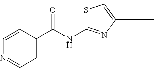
C1(C(NC2=NC(C(C)(C)C)=CS2)=O)=CC=NC=C1
